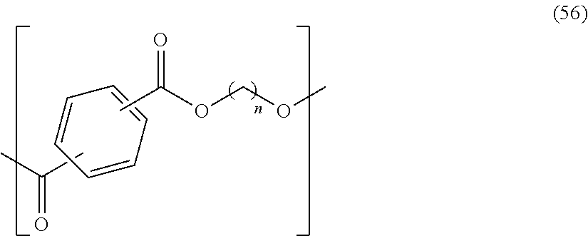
C1=CC=CC=C1.CC(C)=O.CC(OCOC)=O
